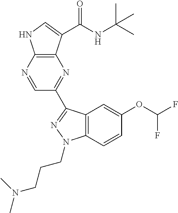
C1=NC2=C(N=C1C1=NN(CCCN(C)C)C3=C1C=C(OC(F)F)C=C3)C(C(NC(C)(C)C)=O)=CN2
